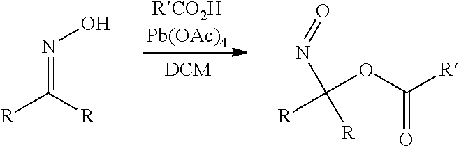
N(=C([R])[R])O.C(=O)([R])OC(N=O)([R])[R].[RCO2HPb(OAc)4]
